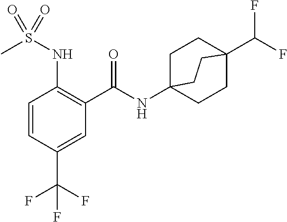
C1=CC(C(F)(F)F)=CC(C(=O)NC23CCC(C(F)F)(CC2)CC3)=C1NS(C)(=O)=O
